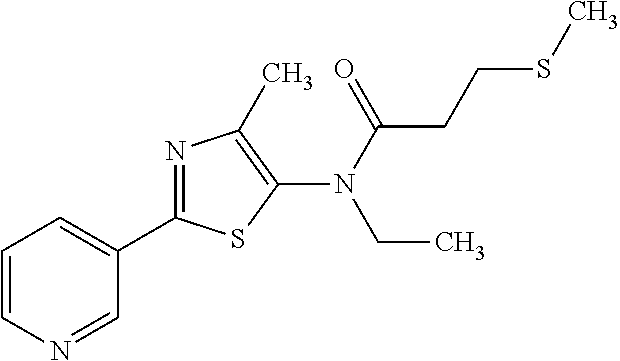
C1=CN=CC(C2=NC(C)=C(N(C(=O)CCSC)CC)S2)=C1
